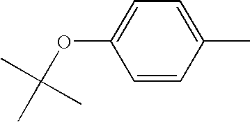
C1=CC(C)=CC=C1OC(C)(C)C
